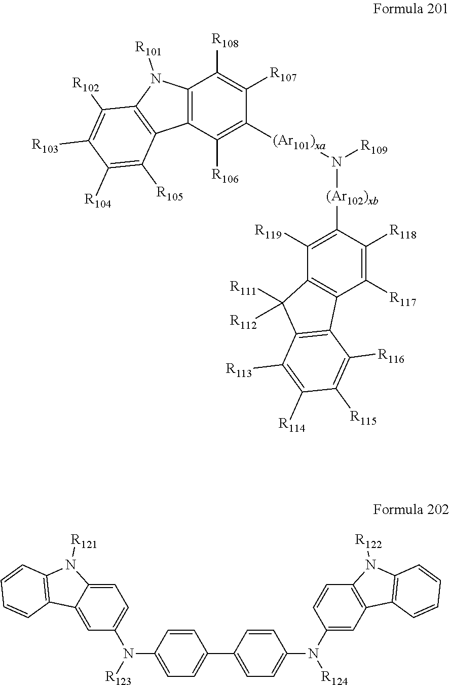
C12=C(C([R106])=C([(Ar101)xa]N([(Ar102)xb]C3=C([R119])C4=C(C([R117])=C3[R118])C3=C(C4([R111])[R112])C([R113])=C([R114])C([R115])=C3[R116])[R109])C([R107])=C1[R108])C1=C(N2[R101])C([R102])=C([R103])C([R104])=C1[R105].C1=CC(N([R123])C2=CC=C3C(=C2)C2=C(N3[R121])C=CC=C2)=CC=C1C1=CC=C(N(C2=CC3=C(C=C2)N([R122])C2=C3C=CC=C2)[R124])C=C1
